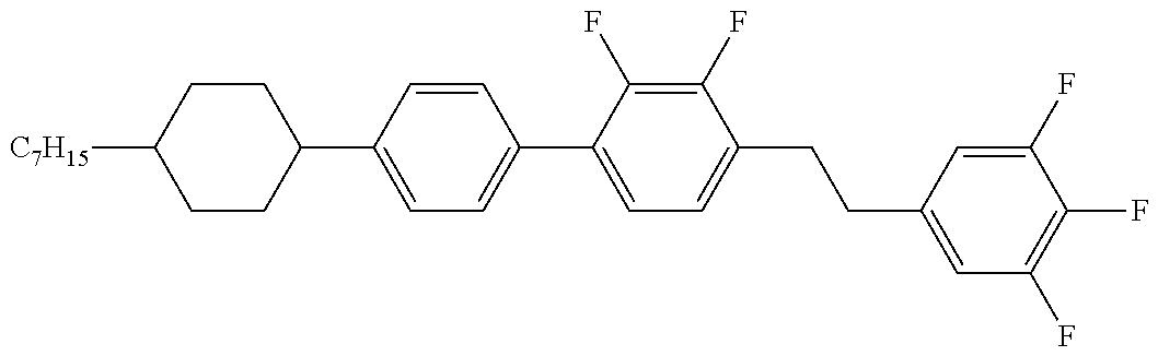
C1(C2=CC=C(C3=CC=C(CCC4=CC(F)=C(F)C(F)=C4)C(F)=C3F)C=C2)CCC([C7H15])CC1
